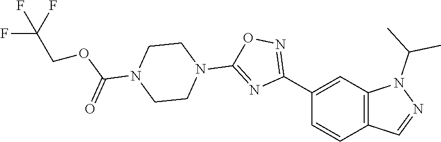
O(C(=O)N1CCN(C2=NC(C3=CC4=C(C=C3)C=NN4C(C)C)=NO2)CC1)CC(F)(F)F
